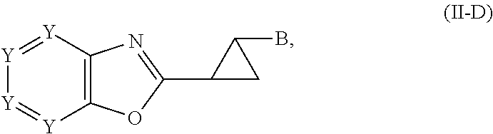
C12=C(OC(C3CC3B)=N1)[Y]=[Y][Y]=[Y]2
